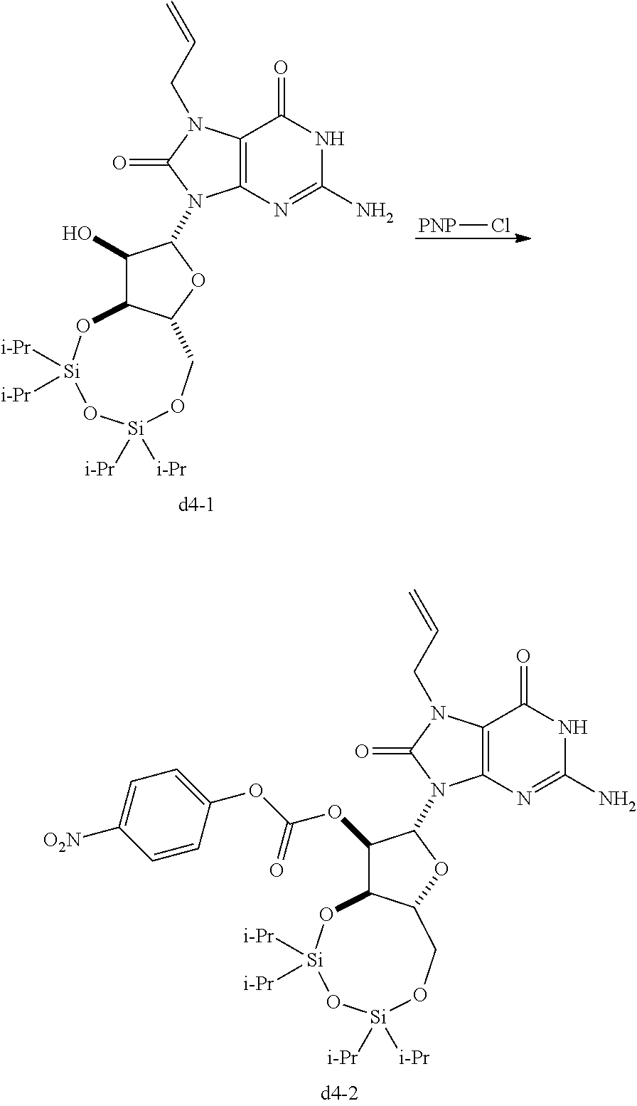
C12=C(N=C(N)NC1=O)N(C1C(O)C3C(O1)CO[Si]([i-Pr])([i-Pr])O[Si]([i-Pr])([i-Pr])O3)C(=O)N2CC=C.[PNP]Cl.C12=C(N=C(N)NC1=O)N(C1C(OC(OC3=CC=C([O2N])C=C3)=O)C3C(O1)CO[Si]([i-Pr])([i-Pr])O[Si]([i-Pr])([i-Pr])O3)C(=O)N2CC=C
